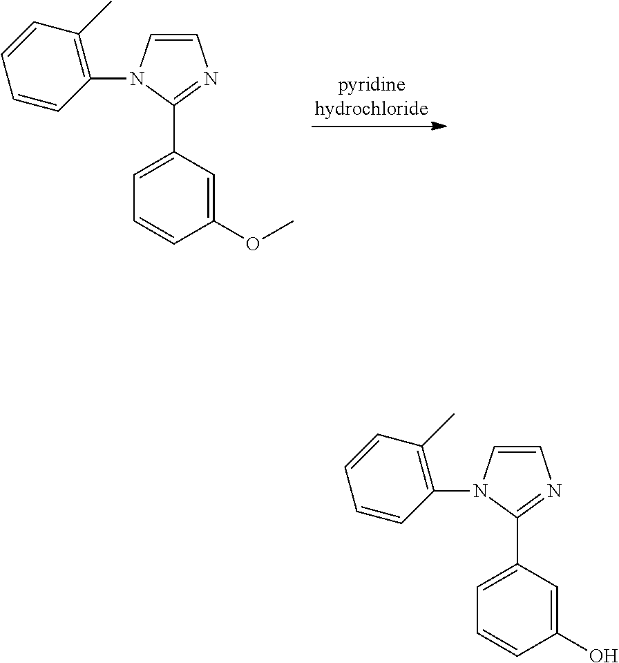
C1=CN(C2=C(C)C=CC=C2)C(C2=CC=CC(OC)=C2)=N1.C1=CN(C2=C(C)C=CC=C2)C(C2=CC=CC(O)=C2)=N1
